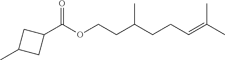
C1(C(OCCC(CCC=C(C)C)C)=O)CC(C)C1
